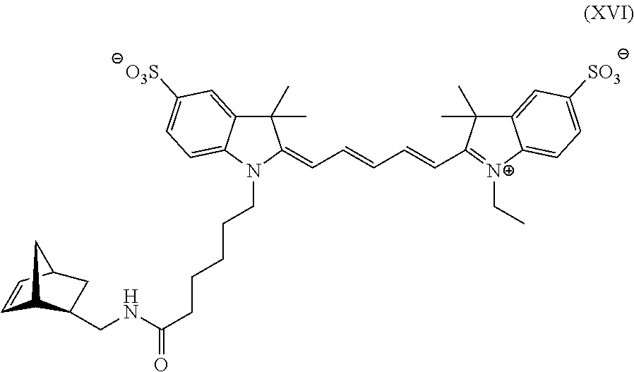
C12=CC([O3S])=CC=C1N(CCCCCC(NCC1C3C=CC(C1)C3)=O)C(=CC=CC=CC1=[N+](CC)C3=CC=C([SO3])C=C3C1(C)C)C2(C)C
